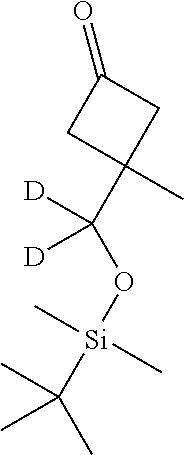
C1(C(O[Si](C(C)(C)C)(C)C)([D])[D])(C)CC(=O)C1
